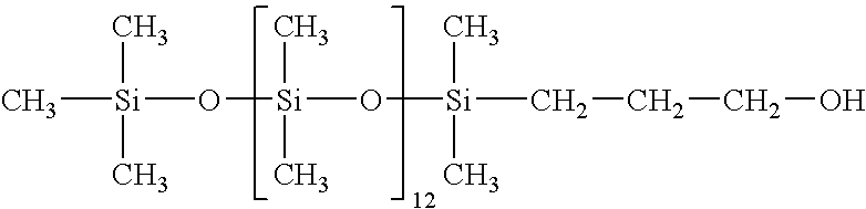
C[Si](C)(C)O[Si](O[Si](CCCO)(C)C)(C)C
